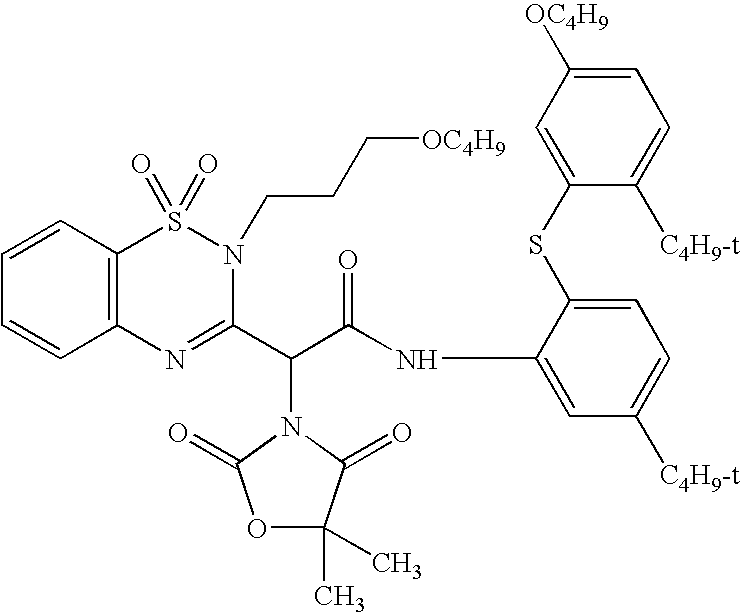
C1(NC(=O)C(C2=NC3=C(S(=O)(=O)N2CCC[OC4H9])C=CC=C3)N2C(=O)C(C)(C)OC2=O)=CC([C4H9-t])=CC=C1SC1=CC([OC4H9])=CC=C1[C4H9-t]
